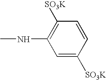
C1([SO3K])=C(NC)C=C([SO3K])C=C1
